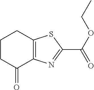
C1CC(=O)C2=C(C1)SC(C(OCC)=O)=N2
